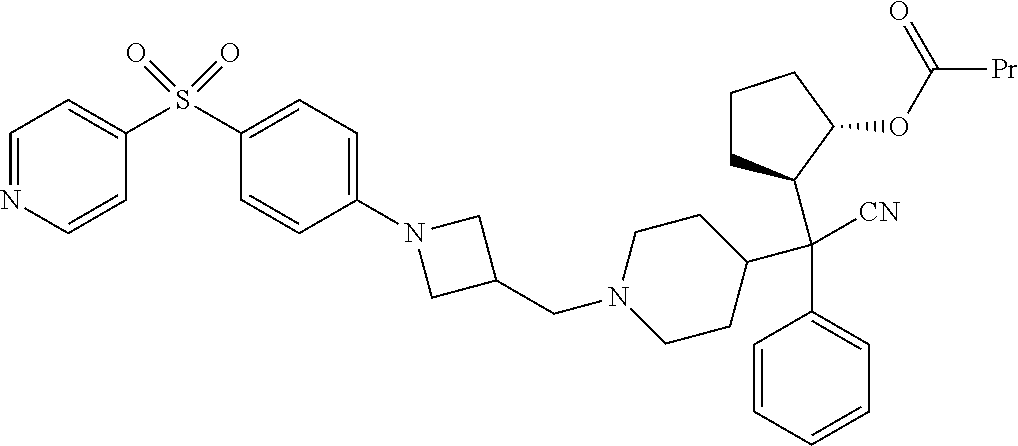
C(C1=CC=CC=C1)(C1CCN(CC2CN(C3=CC=C(S(=O)(C4=CC=NC=C4)=O)C=C3)C2)CC1)(C1CCCC1OC([Pr])=O)[CN]
